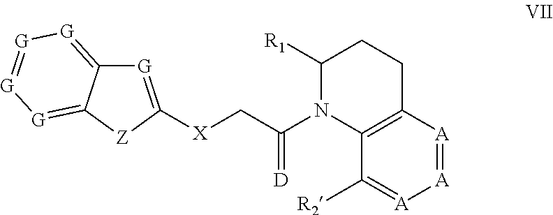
[G]1=C([X]CC(N2C3=C(CCC2[R1])[A]=[A][A]=C3[R2])=[D])[Z]C2=[G][G]=[G][G]=C12
